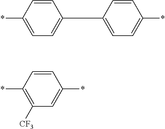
C1=CC(*)=CC=C1CC1=CC=C(*)C=C1.C1=CC(*)=C([CF3])C=C1*
